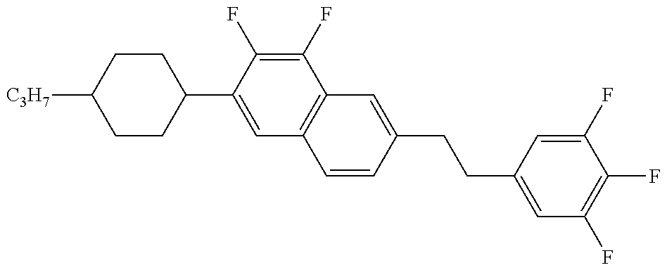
C1CC(C2=CC3=C(C(F)=C2F)C=C(CCC2=CC(F)=C(F)C(F)=C2)C=C3)CCC1[C3H7]
